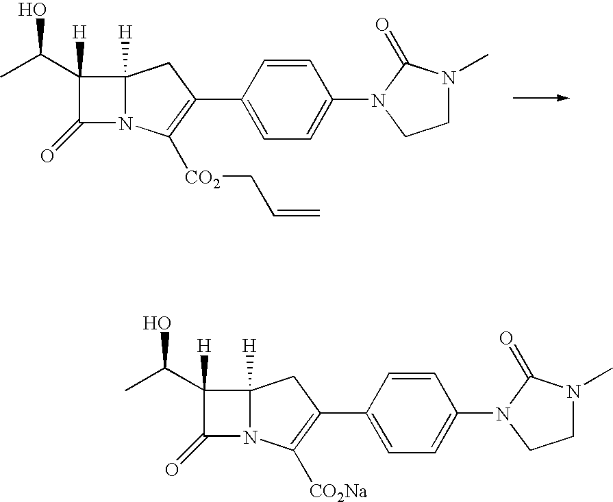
C12([H])N(C([CO2Na])=C(C3=CC=C(N4C(=O)N(C)CC4)C=C3)C1)C(=O)C2([H])C(C)O.C12([H])N(C([CO2]CC=C)=C(C3=CC=C(N4C(=O)N(C)CC4)C=C3)C1)C(=O)C2([H])C(C)O
